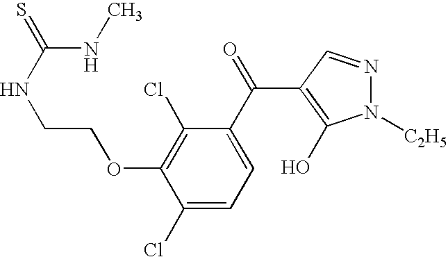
C1(Cl)=CC=C(C(C2=C(O)N([C2H5])N=C2)=O)C(Cl)=C1OCCNC(=S)NC
